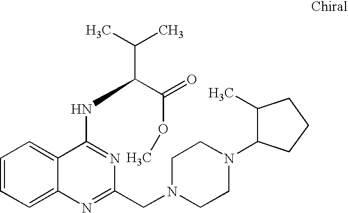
C1=CC=C2C(=C1)C(NC(C(C)C)C(=O)OC)=NC(CN1CCN(C3C(C)CCC3)CC1)=N2
